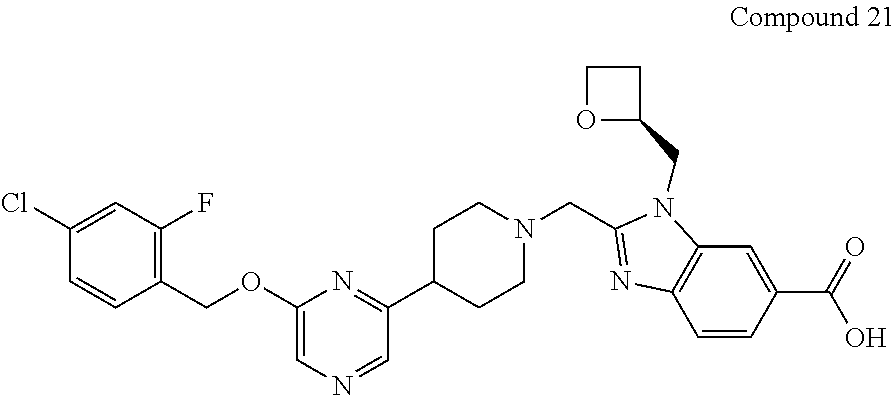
C1(Cl)=CC(F)=C(COC2=CN=CC(C3CCN(CC4=NC5=C(N4CC4CCO4)C=C(C(=O)O)C=C5)CC3)=N2)C=C1
